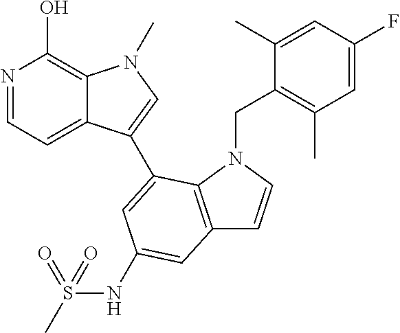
N1=CC=C2C(=C1O)N(C)C=C2C1=CC(NS(C)(=O)=O)=CC2=C1N(CC1=C(C)C=C(F)C=C1C)C=C2
